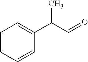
C1=CC=CC(C(C=O)C)=C1
